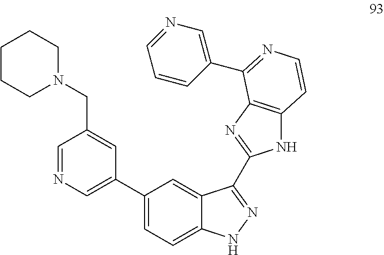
C1(C2=CN=CC(CN3CCCCC3)=C2)=CC=C2C(=C1)C(C1=NC3=C(N1)C=CN=C3C1=CN=CC=C1)=NN2
